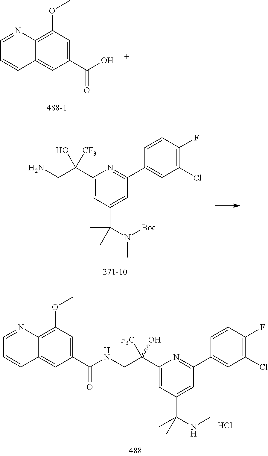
C1(C(CN)(O)[CF3])=CC(C(C)(C)N([Boc])C)=CC(C2=CC(Cl)=C(F)C=C2)=N1.C1(OC)=C2C(=CC(C(O)=O)=C1)C=CC=N2.C1(C(CNC(C2=CC(OC)=C3C(=C2)C=CC=N3)=O)([F3C])O)=CC(C(NC)(C)C)=CC(C2=CC(Cl)=C(F)C=C2)=N1.Cl
